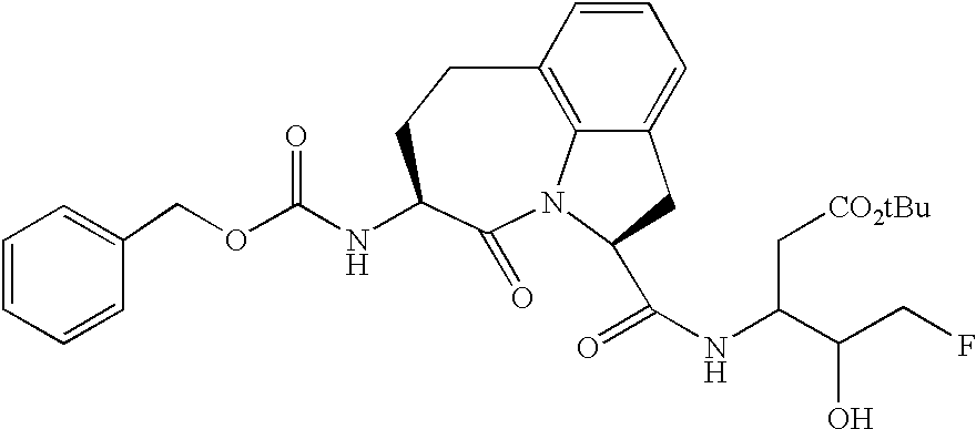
C1=CC=CC(COC(=O)NC2C(=O)N3C4=C(C=CC=C4CC3C(NC(C(CF)O)C[CO2tBu])=O)CC2)=C1
